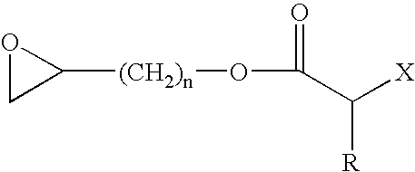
O1CC1[(CH2)n]OC(C([X])[R])=O
